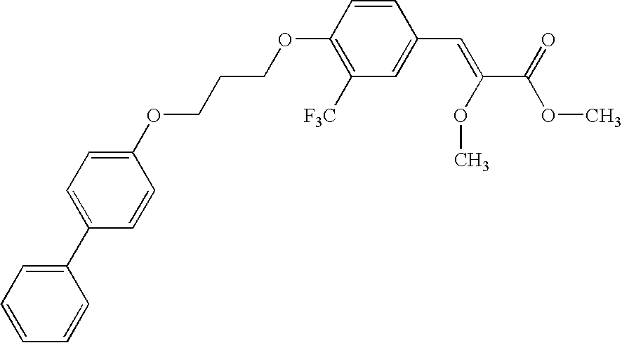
O(C1=C([F3C])C=C(C=C(C(OC)=O)OC)C=C1)CCCOC1=CC=C(C2=CC=CC=C2)C=C1
